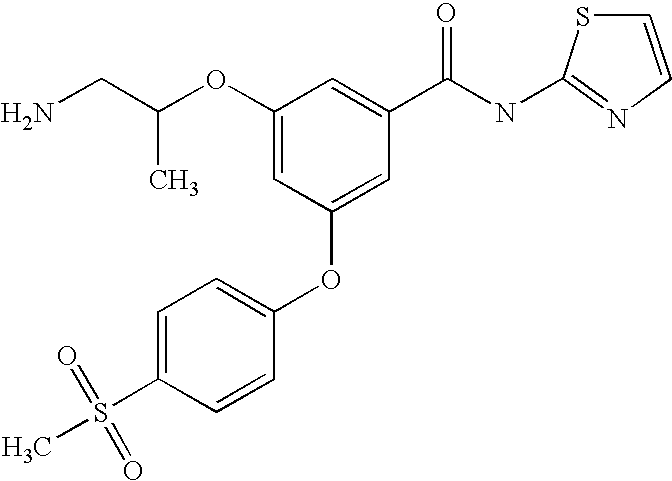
C1=C(S(C)(=O)=O)C=CC(OC2=CC(C(NC3=NC=CS3)=O)=CC(OC(CN)C)=C2)=C1
